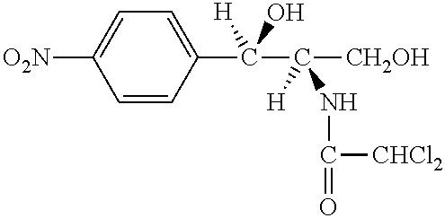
C1=CC(C(C([CH2OH])([H])NC([CHCl2])=O)([H])O)=CC=C1[O2N]
